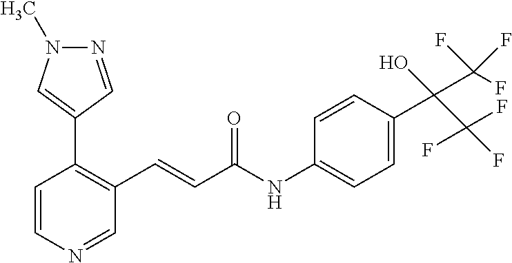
C1=CN=CC(C=CC(=O)NC2=CC=C(C(C(F)(F)F)(O)C(F)(F)F)C=C2)=C1C1=CN(C)N=C1
